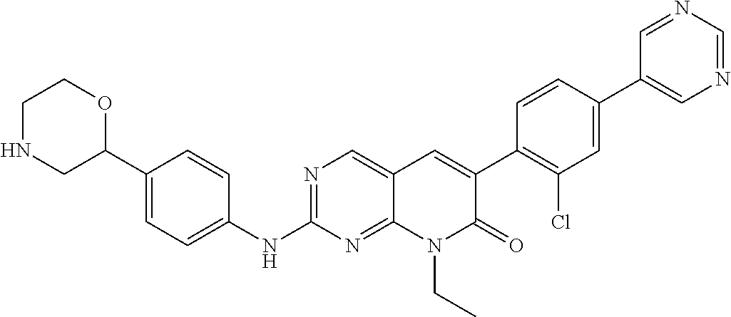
C1NCC(C2=CC=C(NC3=NC=C4C(=N3)N(CC)C(=O)C(C3=C(Cl)C=C(C5=CN=CN=C5)C=C3)=C4)C=C2)OC1
